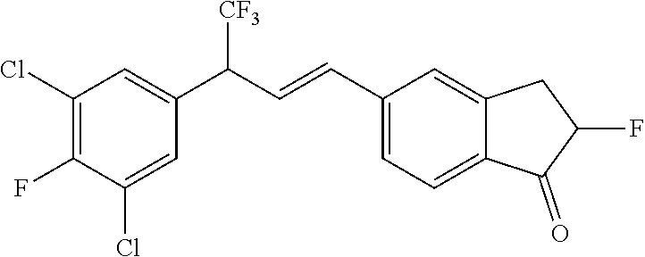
C1(C=CC(C2=CC(Cl)=C(F)C(Cl)=C2)[CF3])=CC=C2C(=C1)CC(F)C2=O
